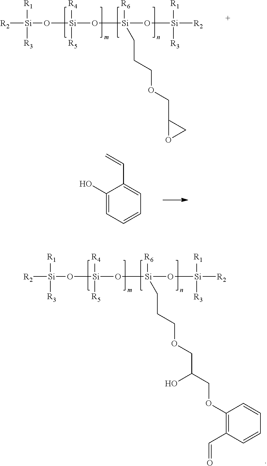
[R2][Si]([R1])([R3])O[Si](O[Si](O[Si]([R2])([R1])[R3])([R6])CCCOCC1OC1)([R4])[R5].C1(O)=CC=CC=C1C=C.[R2][Si]([R1])([R3])O[Si](O[Si](O[Si]([R2])([R1])[R3])([R6])CCCOCC(COC1=C(C=O)C=CC=C1)O)([R4])[R5]
